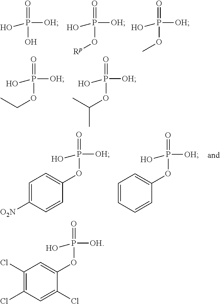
OP([OH])(O)=O.OP([OH])(O[Rp])=O.OP([OH])(OC)=O.OP([OH])(OC1=CC(Cl)=C(Cl)C=C1Cl)=O.OP([OH])(OC(C)C)=O.OP([OH])(OCC)=O.OP([OH])(OC1=CC=C([O2N])C=C1)=O.OP([OH])(OC1=CC=CC=C1)=O
